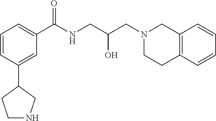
C12=C(C=CC=C1)CCN(CC(CNC(C1=CC=CC(C3CCNC3)=C1)=O)O)C2
